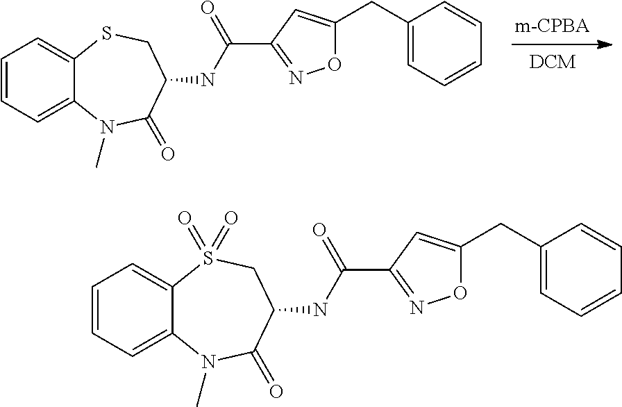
O1C(CC2=CC=CC=C2)=CC(C(=O)NC2C(=O)N(C)C3=CC=CC=C3SC2)=N1.O1C(CC2=CC=CC=C2)=CC(C(=O)NC2C(=O)N(C)C3=CC=CC=C3S(=O)(=O)C2)=N1
